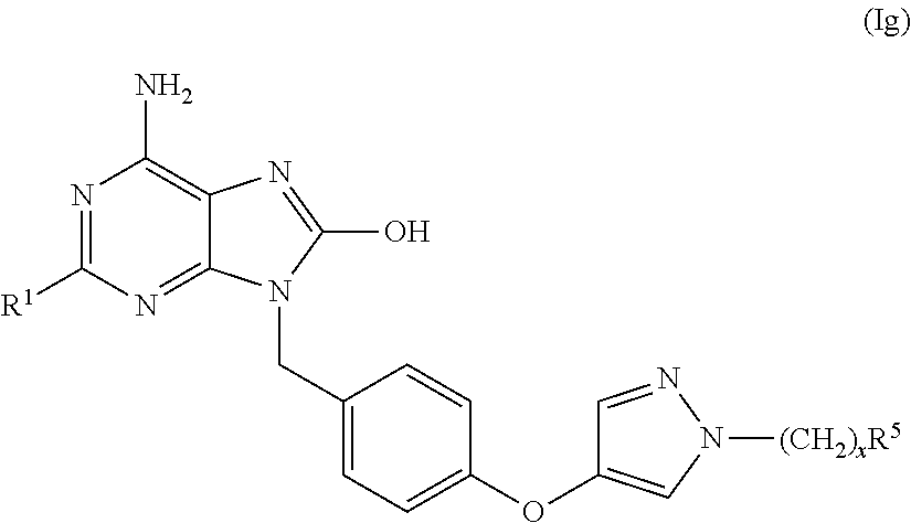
N1=C([R1])N=C2C(=C1N)N=C(O)N2CC1=CC=C(OC2=CN([(CH2)xR5])N=C2)C=C1
